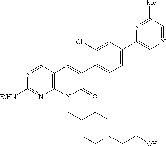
C12=C(C=NC([EtHN])=N1)C=C(C1=CC=C(C3=CN=CC([Me])=N3)C=C1Cl)C(=O)N2CC1CCN(CCO)CC1
